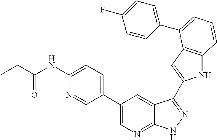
C1(C2=CN=C3C(=C2)C(C2=CC4=C(N2)C=CC=C4C2=CC=C(F)C=C2)=NN3)=CC=C(NC(CC)=O)N=C1
